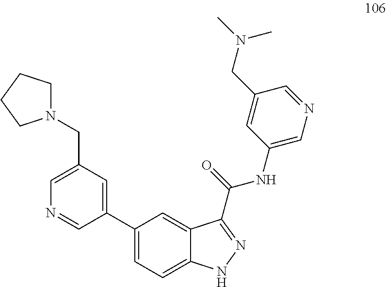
C1(C2=CC(CN3CCCC3)=CN=C2)=CC=C2C(=C1)C(C(=O)NC1=CN=CC(CN(C)C)=C1)=NN2
